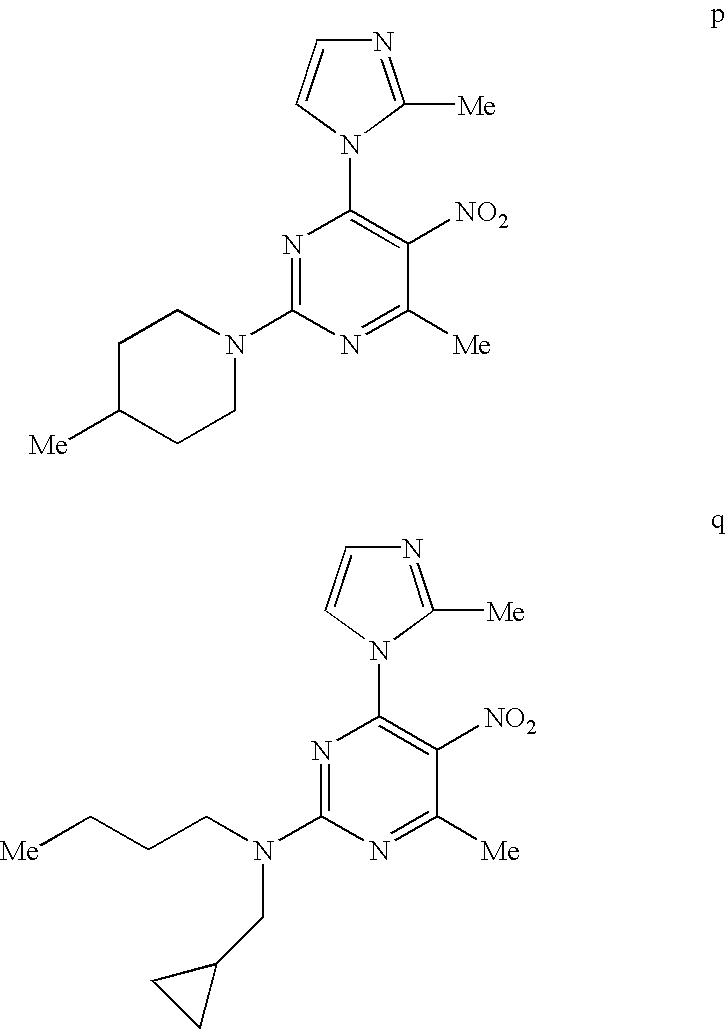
N1=C(N2CCC([Me])CC2)N=C([Me])C([NO2])=C1N1C([Me])=NC=C1.N1=C(N(CCC[Me])CC2CC2)N=C([Me])C([NO2])=C1N1C([Me])=NC=C1
